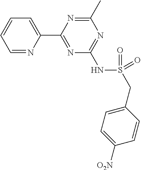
C1=NC(C2=NC(NS(=O)(CC3=CC=C([O2N])C=C3)=O)=NC(C)=N2)=CC=C1
